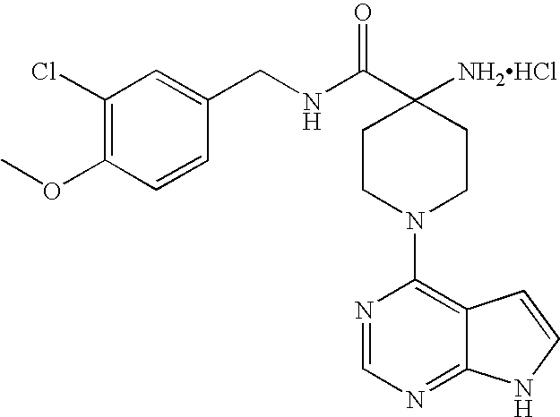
C1(C(NCC2=CC(Cl)=C(OC)C=C2)=O)([NH2HCl])CCN(C2=C3C(=NC=N2)NC=C3)CC1
